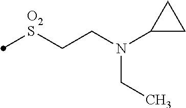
[O2S](CCN(C1CC1)CC)C
